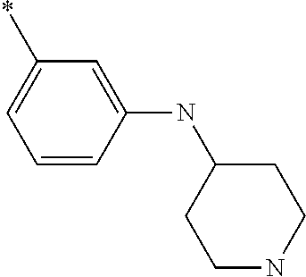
C1=CC(NC2CCNCC2)=CC(*)=C1
